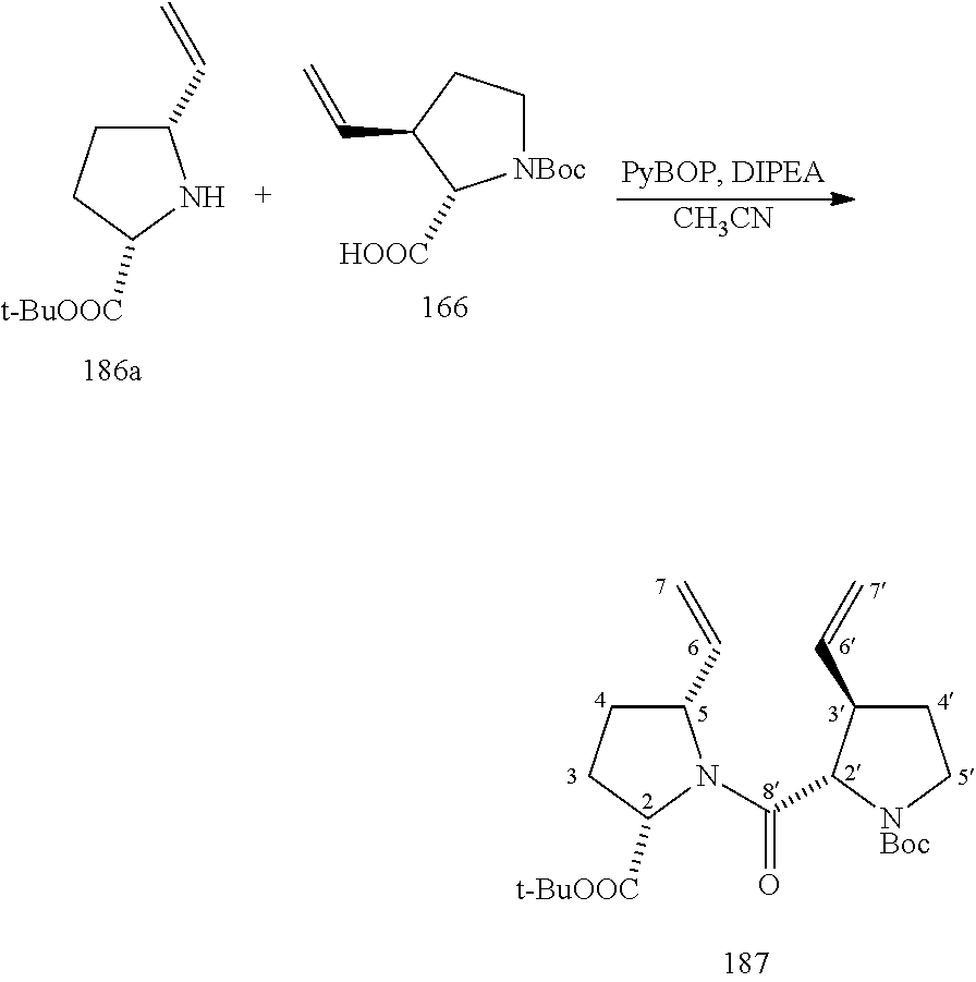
C1(C=C)CCC([t-BuOOC])N1C(C1C(C=C)CC[NBoc]1)=O.C1(C=C)CCC([t-BuOOC])N1.[NBoc]1CCC(C=C)C1[HOOC].[CH3CN]
